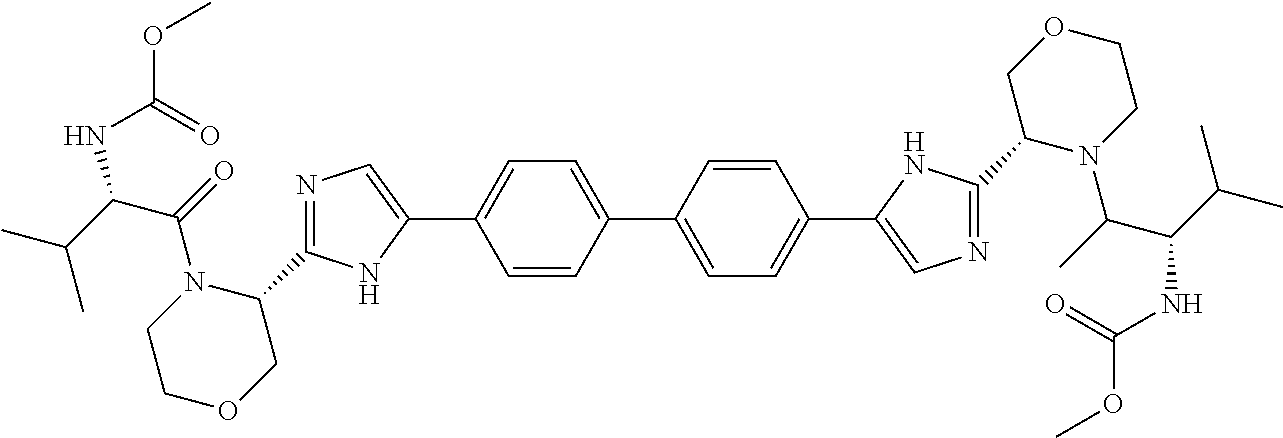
C1=CC(C2=CC=C(C3=CN=C(C4N(C(C)C(C(C)C)NC(OC)=O)CCOC4)N3)C=C2)=CC=C1C1=CN=C(C2N(C(=O)C(C(C)C)NC(OC)=O)CCOC2)N1
